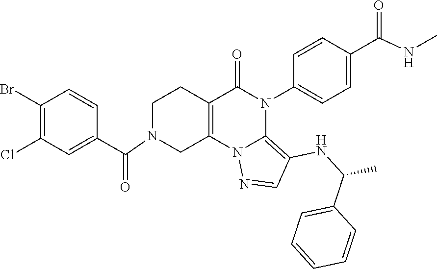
C1(Br)=C(Cl)C=C(C(=O)N2CC3=C(CC2)C(=O)N(C2=CC=C(C(NC)=O)C=C2)C2=C(NC(C)C4=CC=CC=C4)C=NN32)C=C1
